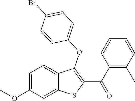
C1=C(OC)C=C2C(=C1)C(OC1=CC=C(Br)C=C1)=C(C(C1=C(C)C=CC=C1)=O)S2
